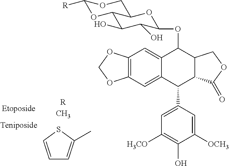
C1=CSC(C)=C1.C12=C(C=C3C(=C1)C(OC1C(O)C(O)C4OC([R])OCC4O1)C1C(C3C3=CC([H3CO])=C(O)C([OCH3])=C3)C(=O)OC1)OCO2
